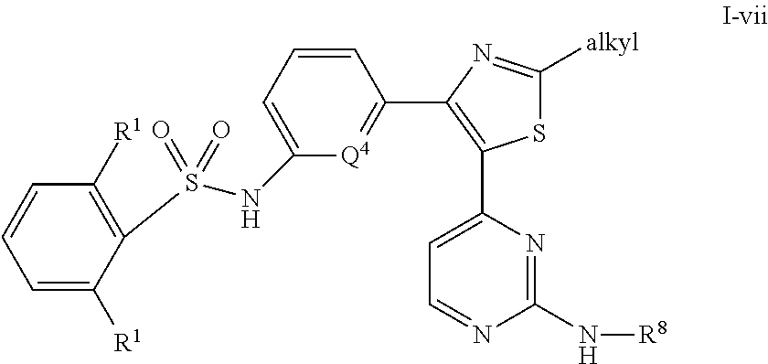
S1C([alkyl])=NC(C2=[Q4]C(NS(=O)(=O)C3=C([R1])C=CC=C3[R1])=CC=C2)=C1C1=CC=NC(N[R8])=N1
